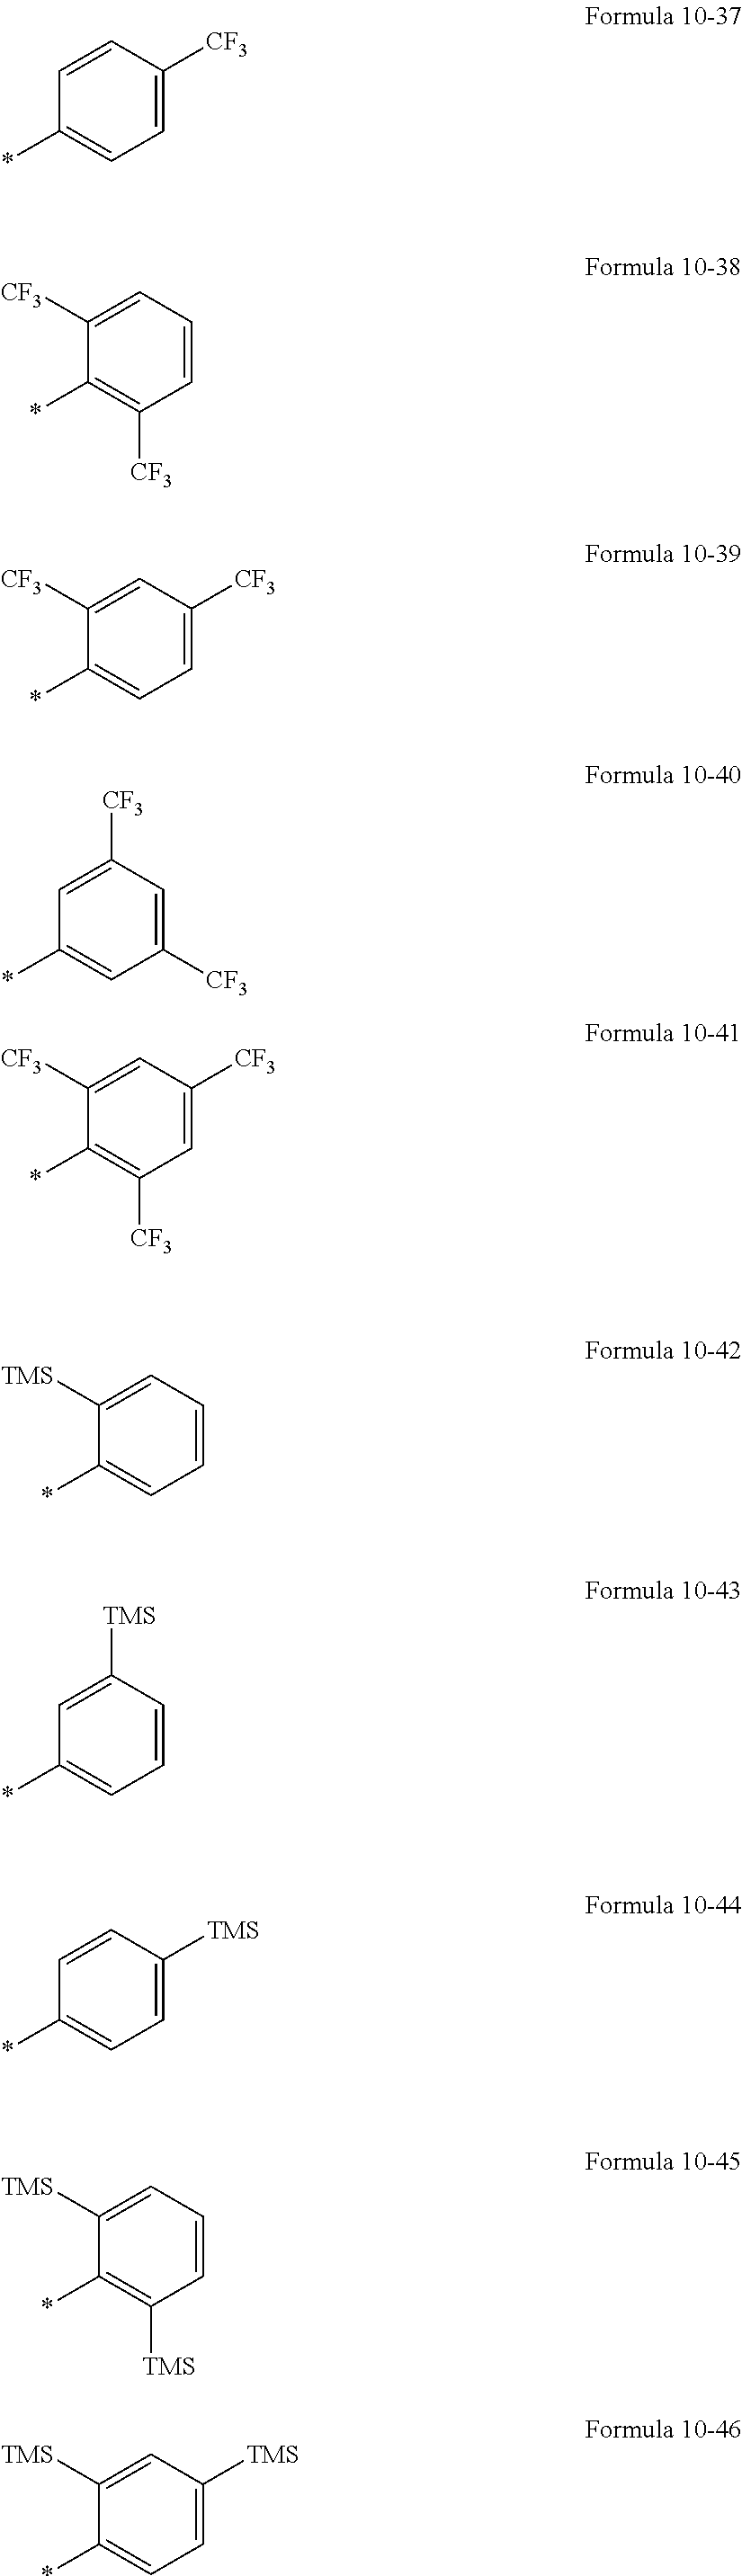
C1=CC([CF3])=CC=C1*.C1([CF3])=CC=CC([CF3])=C1*.C1([CF3])=CC([CF3])=CC=C1*.C1=C([CF3])C=C([CF3])C=C1*.C1([TMS])=CC=CC=C1*.C1=C([TMS])C=CC=C1*.C1=CC([TMS])=CC=C1*.C1([TMS])=CC=CC([TMS])=C1*.C1([TMS])=CC([TMS])=CC=C1*.C1([CF3])=CC([CF3])=CC([CF3])=C1*
